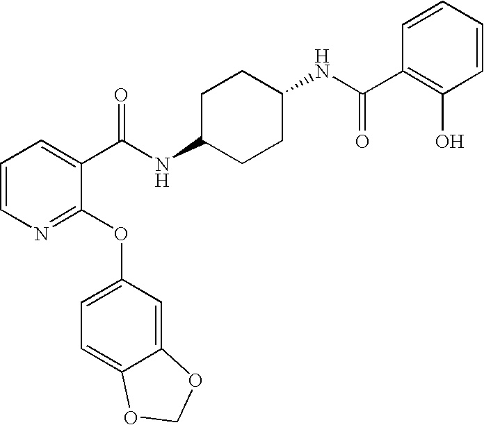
N1=C(OC2=CC=C3C(=C2)OCO3)C(C(NC2CCC(NC(C3=C(O)C=CC=C3)=O)CC2)=O)=CC=C1
